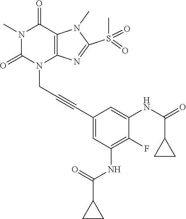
N1(C)C(=O)N(CC#CC2=CC(NC(C3CC3)=O)=C(F)C(NC(=O)C3CC3)=C2)C2=C(C1=O)N(C)C(S(C)(=O)=O)=N2
